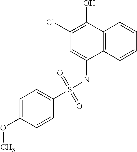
C12=C(C=CC=C1)C(NS(C1=CC=C(OC)C=C1)(=O)=O)=CC(Cl)=C2O
